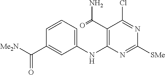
C1=CC=C(NC2=C(C(=O)N)C(Cl)=NC([SMe])=N2)C=C1C([Me2N])=O
